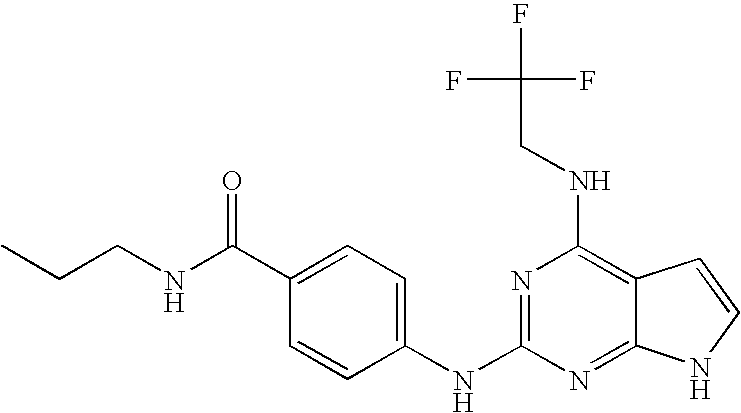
CCCNC(C1=CC=C(NC2=NC(NCC(F)(F)F)=C3C(=N2)NC=C3)C=C1)=O
